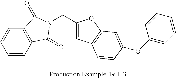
C(C1=CC2=C(O1)C=C(OC1=CC=CC=C1)C=C2)N1C(=O)C2=C(C=CC=C2)C1=O
